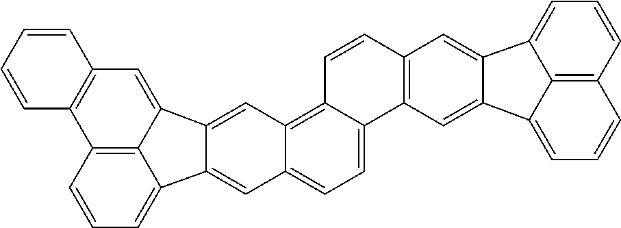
C1=CC=C2C3=C1C1=C(C=C3C3=CC4=C5C(=CC=C4C=C23)C2=C(C=C5)C=C3C(=C2)C2=CC=CC4=C2C3=CC=C4)C=CC=C1
